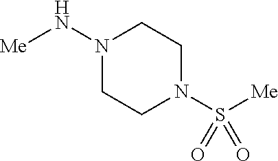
N1(S(=O)([Me])=O)CCN(N[Me])CC1
